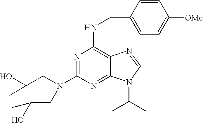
OC(CN(C1=NC(NCC2=CC=C([OMe])C=C2)=C2C(=N1)N(C(C)C)C=N2)CC(O)C)C
